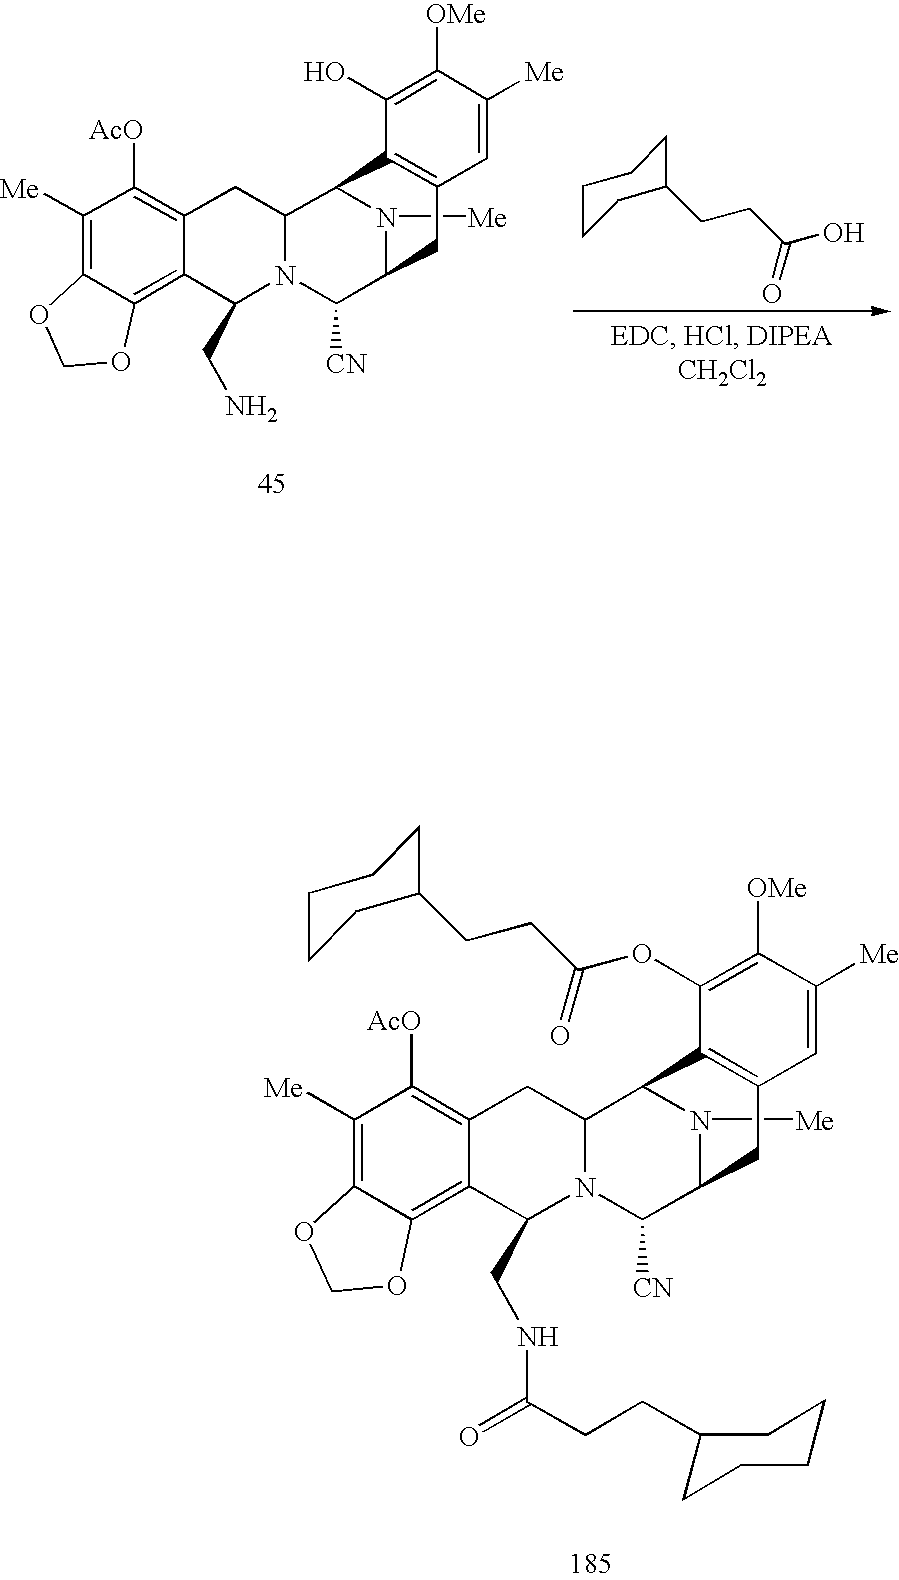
C1([AcO])=C2C(=C3C(=C1[Me])OCO3)C(CNC(CCC1CCCCC1)=O)N1C(C2)C2N([Me])C(C1[CN])CC1=C2C(OC(CCC2CCCCC2)=O)=C([OMe])C([Me])=C1.C1CCCCC1CCC(O)=O.C1([AcO])=C2C(=C3C(=C1[Me])OCO3)C(CN)N1C(C2)C2N([Me])C(C1[CN])CC1=C2C(O)=C([OMe])C([Me])=C1
